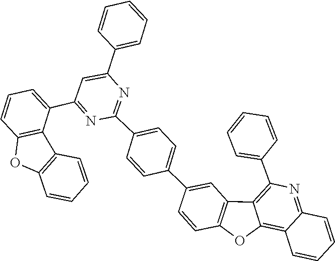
C1=CC=C(C2=CC(C3=CC=CC4=C3C3=C(O4)C=CC=C3)=NC(C3=CC=C(C4=CC5=C(OC6=C7C(=NC(C8=CC=CC=C8)=C56)C=CC=C7)C=C4)C=C3)=N2)C=C1
